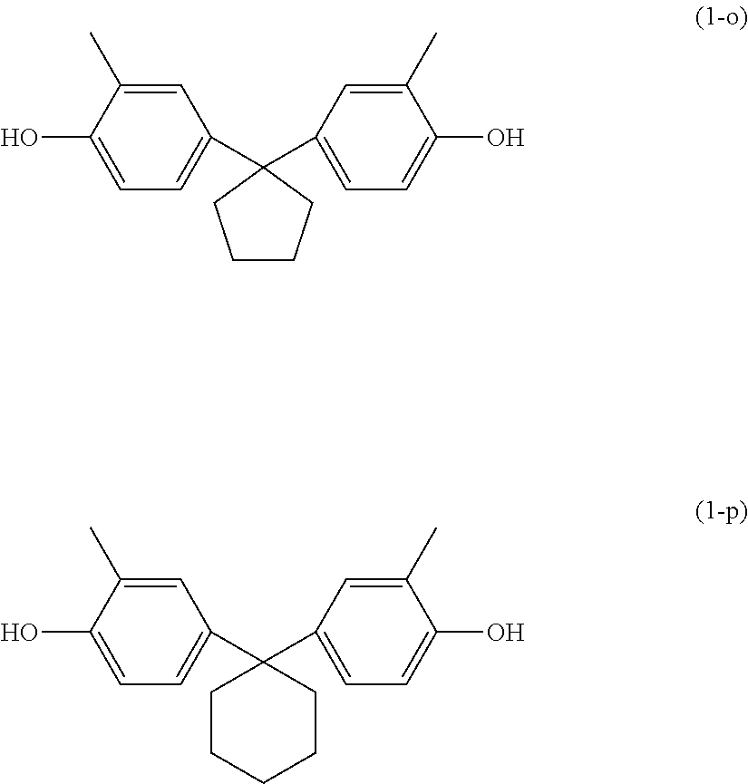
C1=C(C)C(O)=CC=C1C1(C2=CC=C(O)C(C)=C2)CCCC1.C1=C(C)C(O)=CC=C1C1(C2=CC=C(O)C(C)=C2)CCCCC1
